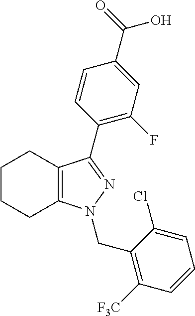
C1CCC2=C(C1)C(C1=C(F)C=C(C(=O)O)C=C1)=NN2CC1=C([F3C])C=CC=C1Cl
